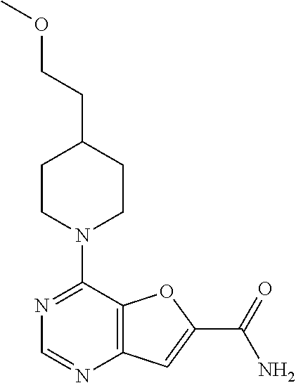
N1=C(N2CCC(CCOC)CC2)C2=C(N=C1)C=C(C(=O)N)O2
